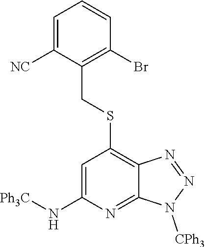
C1=C([NC])C(CSC2=C3C(=NC(N[Ph3C])=C2)N([CPh3])N=N3)=C(Br)C=C1
